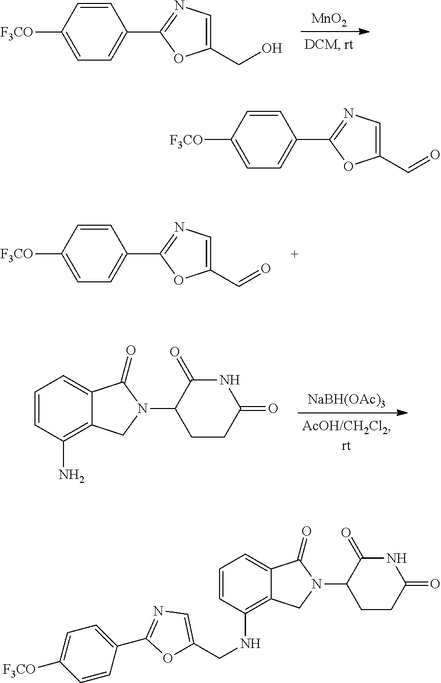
[MnO2].C1(CO)=CN=C(C2=CC=C([F3CO])C=C2)O1.C1(C=O)=CN=C(C2=CC=C([F3CO])C=C2)O1.[NaBH(OAc)3].C1=CC(N)=C2C(=C1)C(=O)N(C1CCC(=O)NC1=O)C2.C1(C=O)=CN=C(C2=CC=C([F3CO])C=C2)O1.C1=CC(NCC2=CN=C(C3=CC=C([F3CO])C=C3)O2)=C2C(=C1)C(=O)N(C1CCC(=O)NC1=O)C2
